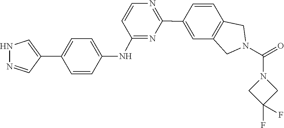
O=C(N1CC2=C(C=CC(C3=NC=CC(NC4=CC=C(C5=CNN=C5)C=C4)=N3)=C2)C1)N1CC(F)(F)C1
